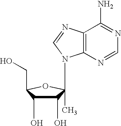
C1(O)C(O)C(CO)OC1(N1C2=C(C(N)=NC=N2)N=C1)C
